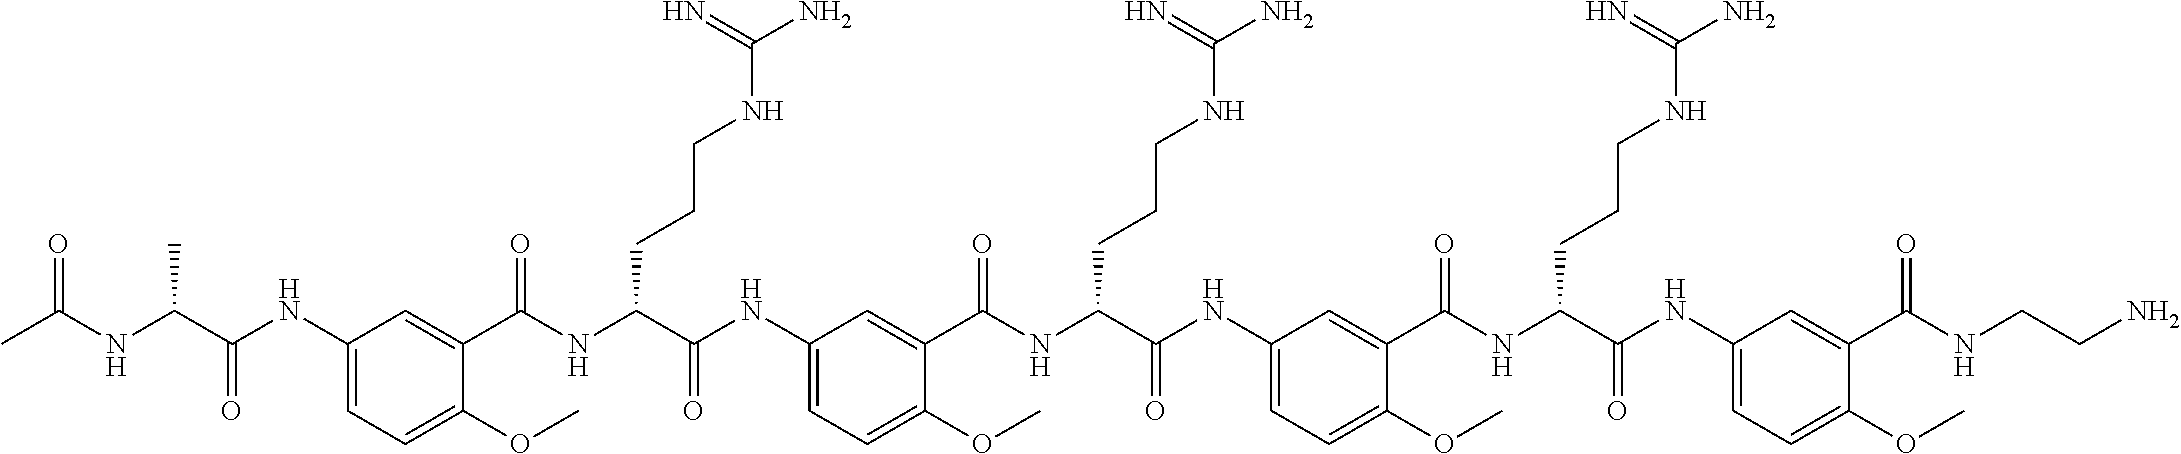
C1(NC(C(NC(C)=O)C)=O)=CC=C(OC)C(C(NC(C(NC2=CC=C(OC)C(C(NC(C(NC3=CC=C(OC)C(C(NC(C(NC4=CC=C(OC)C(C(NCCN)=O)=C4)=O)CCCNC(N)=N)=O)=C3)=O)CCCNC(N)=N)=O)=C2)=O)CCCNC(N)=N)=O)=C1
